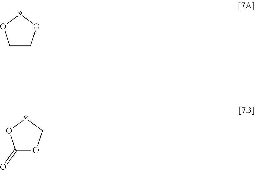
C1CO*O1.C1(=O)OC*O1
